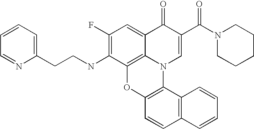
C1(F)=C(NCCC2=CC=CC=N2)C2=C3C(=C1)C(=O)C(C(N1CCCCC1)=O)=CN3C1=C(O2)C=CC2=C1C=CC=C2
